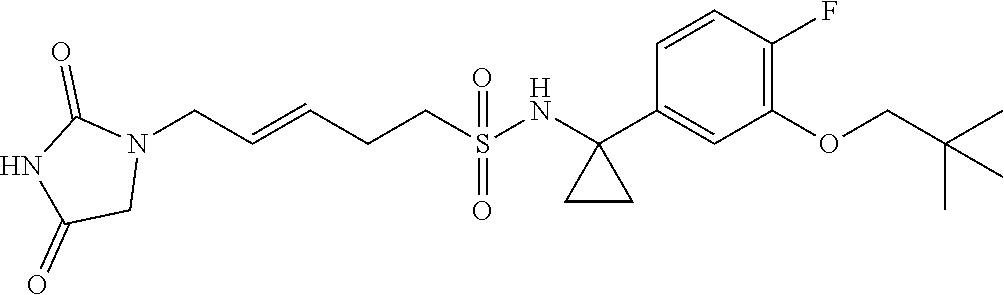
N1(CC=CCCS(=O)(=O)NC2(C3=CC(OCC(C)(C)C)=C(F)C=C3)CC2)C(=O)NC(=O)C1
